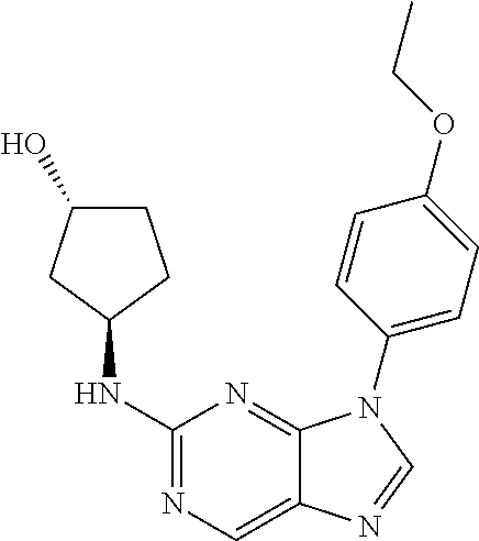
C1(NC2CCC(O)C2)=NC=C2C(=N1)N(C1=CC=C(OCC)C=C1)C=N2
